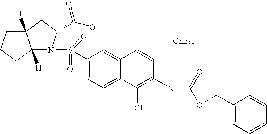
C1C2([H])C([H])(N(S(=O)(=O)C3=CC=C4C(=C3)C=CC(NC(OCC3=CC=CC=C3)=O)=C4Cl)C1C(O)=O)CCC2
